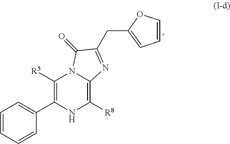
C1([R5])=C(C2=CC=CC=C2)NC([R8])=C2N1C(=O)C(CC1=CC=CO1)=N2
